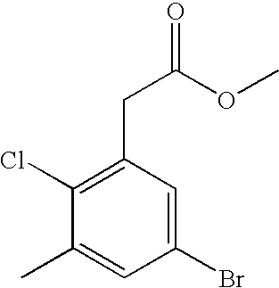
C1(C)=CC(Br)=CC(CC(OC)=O)=C1Cl
